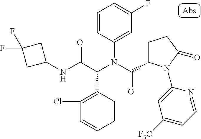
C1(NC(C(N(C(=O)C2CCC(=O)N2C2=CC([F3C])=CC=N2)C2=CC(F)=CC=C2)C2=C(Cl)C=CC=C2)=O)CC(F)(F)C1
